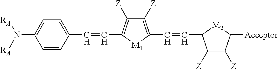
C1=CC(C=CC2=C([Z])C([Z])=C(C=CC3C([Z])C([Z])C([Acceptor])[M2]3)[M1]2)=CC=C1N([RA])[RA]
